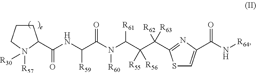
C1CCN([R57])([R30])C1C(NC(C(N(C(C(C([R63])([R62])C1=NC(C(N[R64])=O)=CS1)([R55])[R56])[R61])[R60])=O)[R59])=O
